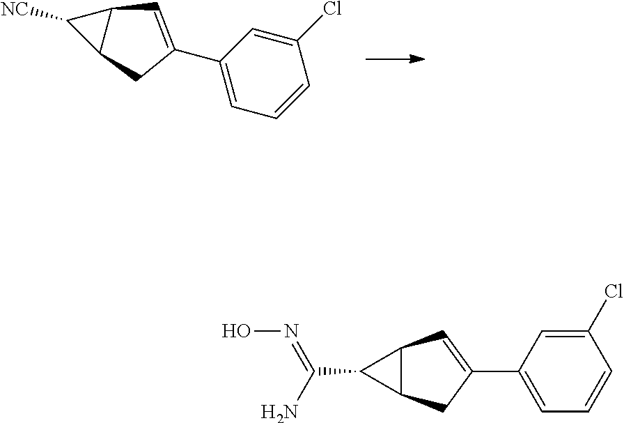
C1([NC])C2C1C=C(C1=CC=CC(Cl)=C1)C2.C1(C(N)=NO)C2C1C=C(C1=CC=CC(Cl)=C1)C2
